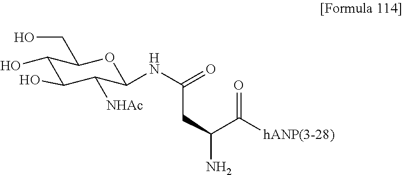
C1(O)C(O)C([NHAc])C(NC(=O)CC(N)C([hANP(3-28)])=O)OC1CO
